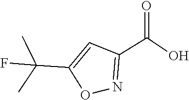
CC(F)(C1=CC(C(=O)O)=NO1)C
